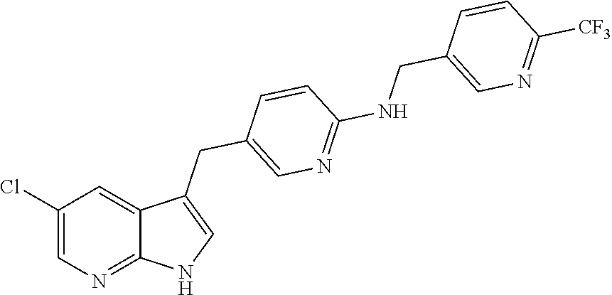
C1(Cl)=CN=C2C(=C1)C(CC1=CN=C(NCC3=CN=C([CF3])C=C3)C=C1)=CN2
